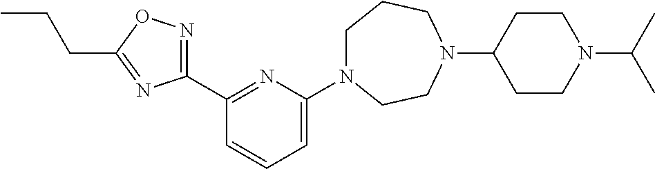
C1(C2=NC(N3CCCN(C4CCN(C(C)C)CC4)CC3)=CC=C2)=NOC(CCC)=N1
